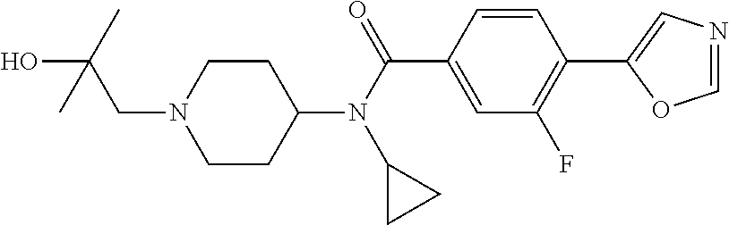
C1(N(C(=O)C2=CC(F)=C(C3=CN=CO3)C=C2)C2CC2)CCN(CC(O)(C)C)CC1
